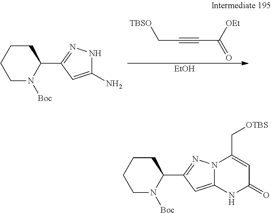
C1CCCN([Boc])C1C1=NNC(N)=C1.[TBSO]CC#CC([OEt])=O.[EtOH].C1CCCN([Boc])C1C1=NN2C(=C1)NC(=O)C=C2C[OTBS]
